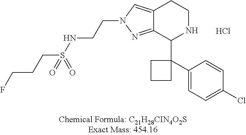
Cl.C12=NN(CCNS(CCCF)(=O)=O)C=C1CCNC2C1(C2=CC=C(Cl)C=C2)CCC1
